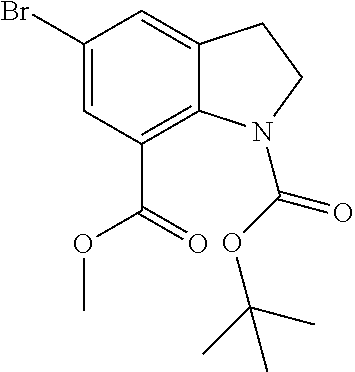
C1(Br)=CC(C(OC)=O)=C2C(=C1)CCN2C(OC(C)(C)C)=O
